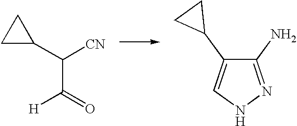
C(C(=O)[H])(C1CC1)[CN].C1(N)=NNC=C1C1CC1
